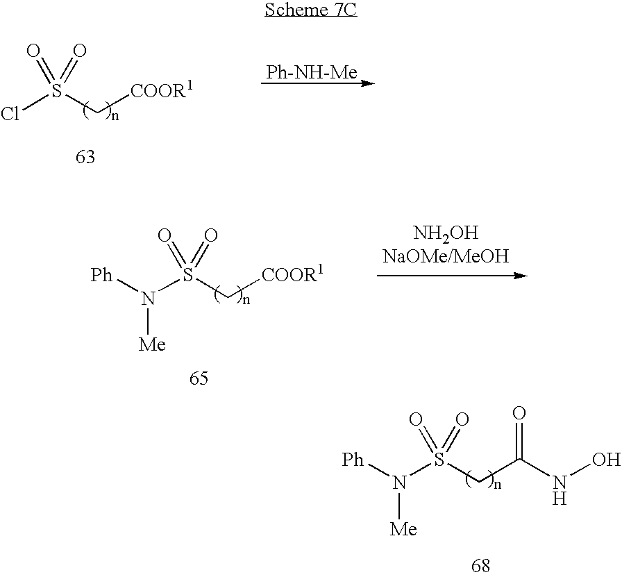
S(C[COOR1])(N([Ph])[Me])(=O)=O.[NH2OHNaOMe/MeOH].S(CC(NO)=O)(N([Ph])[Me])(=O)=O.S(C[COOR1])(Cl)(=O)=O.[Ph-NH-Me]
